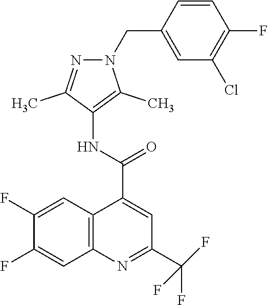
C1(F)=CC2=C(C=C1F)N=C(C(F)(F)F)C=C2C(=O)NC1=C(C)N(CC2=CC(Cl)=C(F)C=C2)N=C1C
